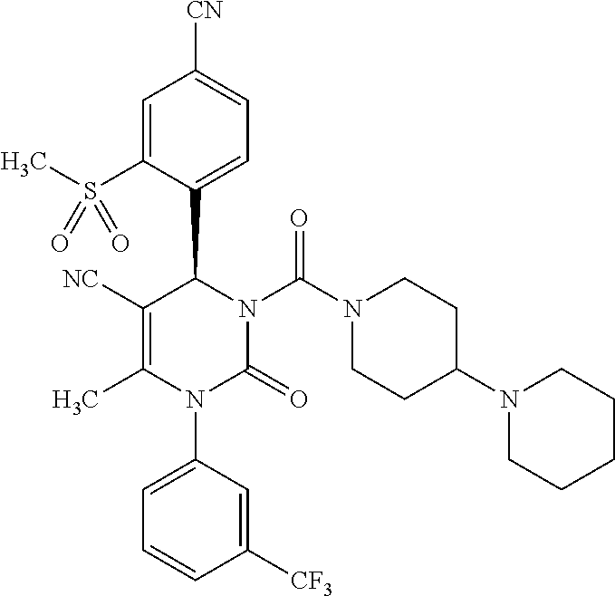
C1([NC])=C(C)N(C2=CC=CC([CF3])=C2)C(=O)N(C(N2CCC(N3CCCCC3)CC2)=O)C1C1=CC=C([CN])C=C1S(C)(=O)=O
